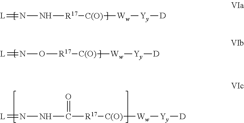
[L]=NNC([R17][C(O)][Ww][Yy][D])=O.[L]=NN[R17][C(O)][Ww][Yy][D].[L]=NO[R17][C(O)][Ww][Yy][D]
